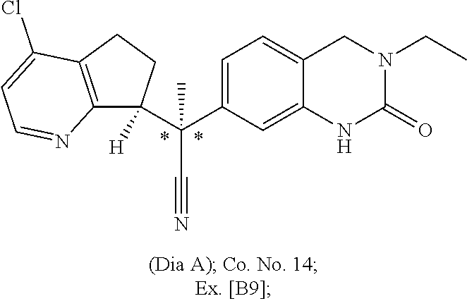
C(C1=CC=C2C(=C1)NC(=O)N(CC)C2)(C#N)(C)C1([H])C2=C(CC1)C(Cl)=CC=N2
